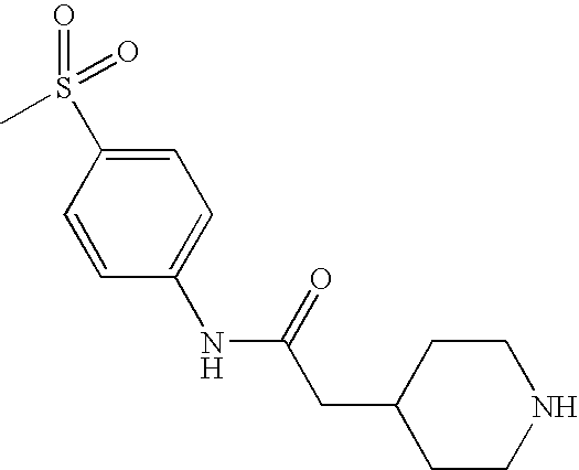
C1=C(S(=O)(=O)C)C=CC(NC(=O)CC2CCNCC2)=C1
